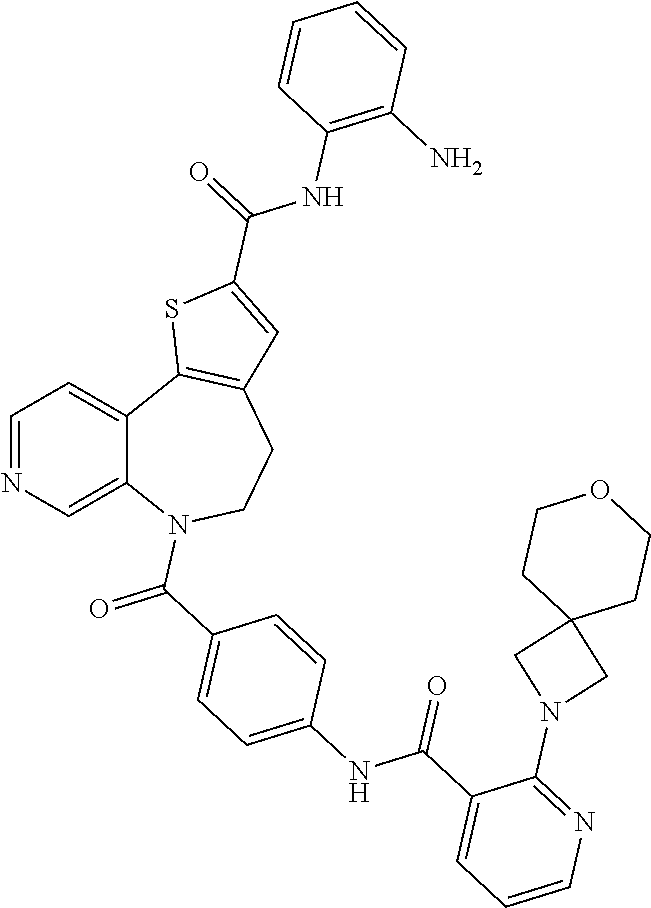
C1=NC=C2C(=C1)C1=C(CCN2C(=O)C2=CC=C(NC(=O)C3=CC=CN=C3N3CC4(C3)CCOCC4)C=C2)C=C(C(=O)NC2=C(N)C=CC=C2)S1
